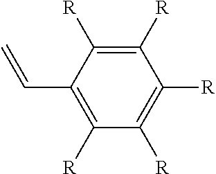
C1([R])=C([R])C(C=C)=C([R])C([R])=C1[R]
